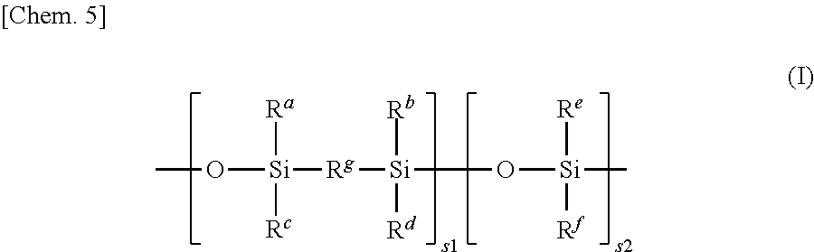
CO[Si]([Ra])([Rg][Si]([Rb])([Rd])O[Si](C)([Re])[Rf])[Rc]
